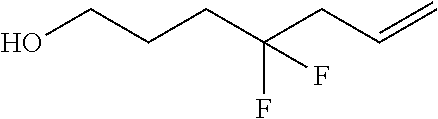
OCCCC(CC=C)(F)F
